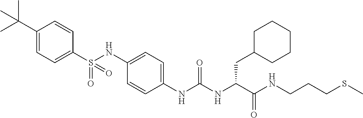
C1(S(NC2=CC=C(NC(NC(C(NCCCSC)=O)CC3CCCCC3)=O)C=C2)(=O)=O)=CC=C(C(C)(C)C)C=C1
